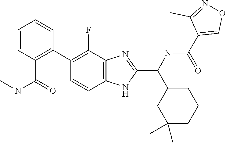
C1(F)=C(C2=C(C(N(C)C)=O)C=CC=C2)C=CC2=C1N=C(C(NC(C1=CON=C1C)=O)C1CC(C)(C)CCC1)N2
